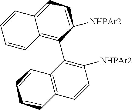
C12=CCC([NHPAr2])C(C3=C([NHPAr2])C=CC4=C3CCCC4)=C1C=CC=C2
